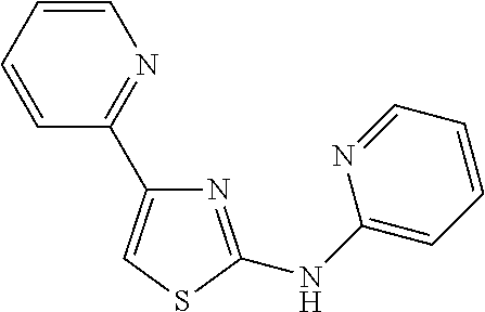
N1=C(NC2=CC=CC=N2)SC=C1C1=NC=CC=C1
